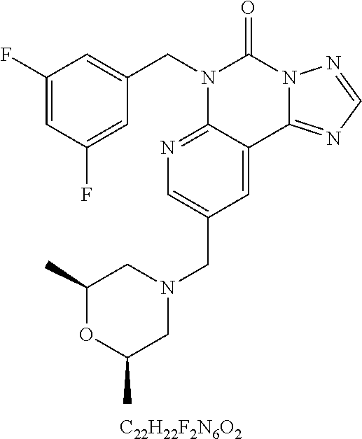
[C22H22F2N6O2].C1=C(F)C=C(CN2C3=NC=C(CN4CC(C)OC(C)C4)C=C3C3=NC=NN3C2=O)C=C1F
